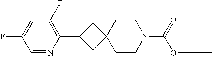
O=C(N1CCC2(CC(C3=C(F)C=C(F)C=N3)C2)CC1)OC(C)(C)C
